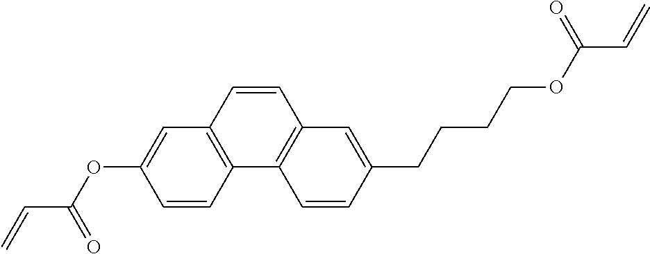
C1=CC2=C(C=C1OC(C=C)=O)C=CC1=C2C=CC(CCCCOC(=O)C=C)=C1
